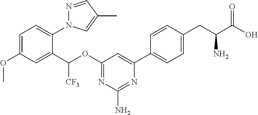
C1=C(OC)C=C(C(OC2=NC(N)=NC(C3=CC=C(CC(C(O)=O)N)C=C3)=C2)[CF3])C(N2N=CC(C)=C2)=C1
